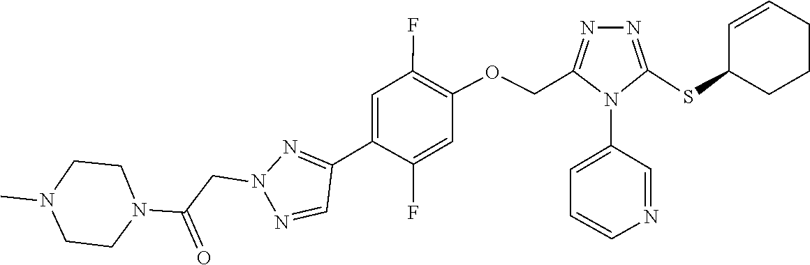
C1CN(C)CCN1C(=O)CN1N=C(C2=CC(F)=C(OCC3=NN=C(SC4CCCC=C4)N3C3=CC=CN=C3)C=C2F)C=N1
